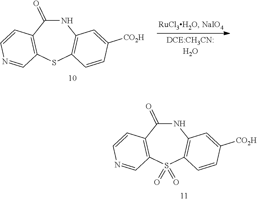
N1C(=O)C2=C(SC3=C1C=C([CO2H])C=C3)C=NC=C2.N1C(=O)C2=C(S(=O)(=O)C3=C1C=C([CO2H])C=C3)C=NC=C2
